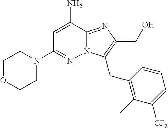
N12C(=NC(CO)=C1CC1=C(C)C([CF3])=CC=C1)C(N)=CC(N1CCOCC1)=N2
